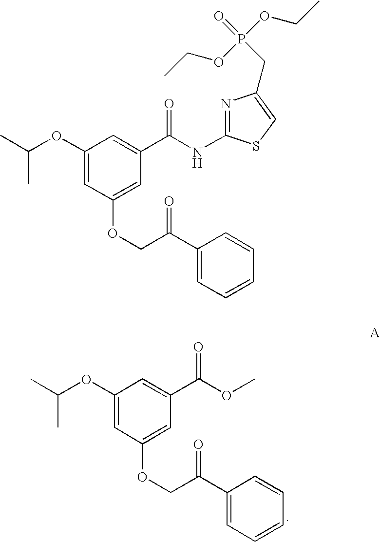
C1(OC(C)C)=CC(OCC(C2=CC=CC=C2)=O)=CC(C(OC)=O)=C1.C1(OC(C)C)=CC(OCC(C2=CC=CC=C2)=O)=CC(C(NC2=NC(CP(=O)(OCC)OCC)=CS2)=O)=C1
